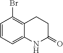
C1=CC=C2C(=C1Br)CCC(=O)N2
